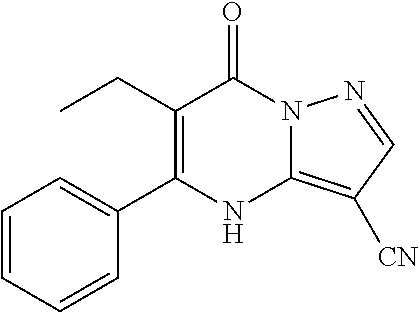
CCC1=C(C2=CC=CC=C2)NC2=C([CN])C=NN2C1=O
